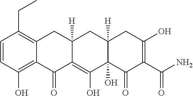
C1=CC(O)=C2C(=C1CC)CC1([H])C(=C(O)C3(O)C([H])(C1)CC(O)=C(C(N)=O)C3=O)C2=O
